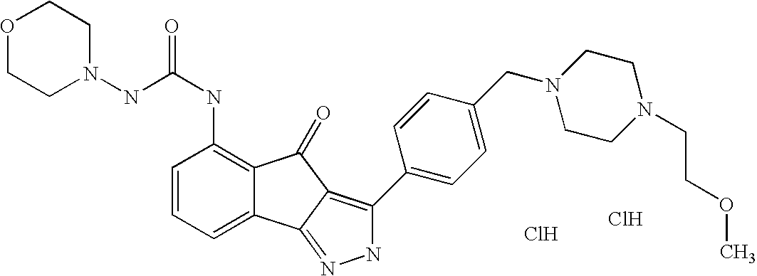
C(NC1=C2C(=CC=C1)C1=NNC(C3=CC=C(CN4CCN(CCOC)CC4)C=C3)=C1C2=O)(=O)NN1CCOCC1.Cl.Cl
